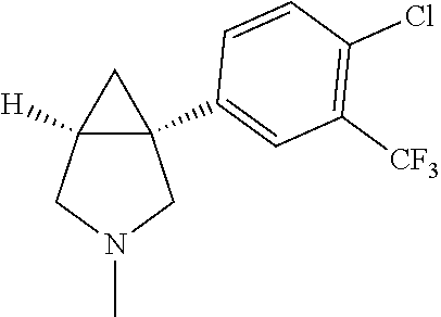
C12([H])C(C3=CC([CF3])=C(Cl)C=C3)(CN(C)C1)C2
